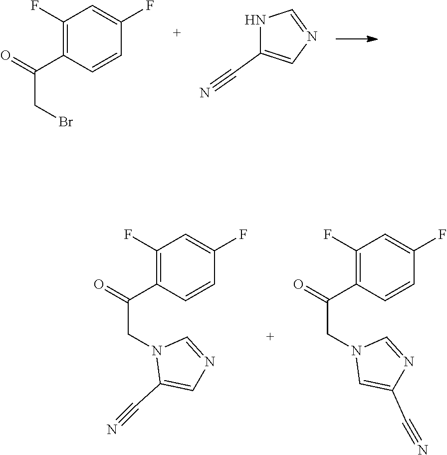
N1=CNC(C#N)=C1.C1(F)=C(C(=O)CBr)C=CC(F)=C1.C(CN1C(C#N)=CN=C1)(=O)C1=C(F)C=C(F)C=C1.C(CN1C=C(C#N)N=C1)(=O)C1=C(F)C=C(F)C=C1
